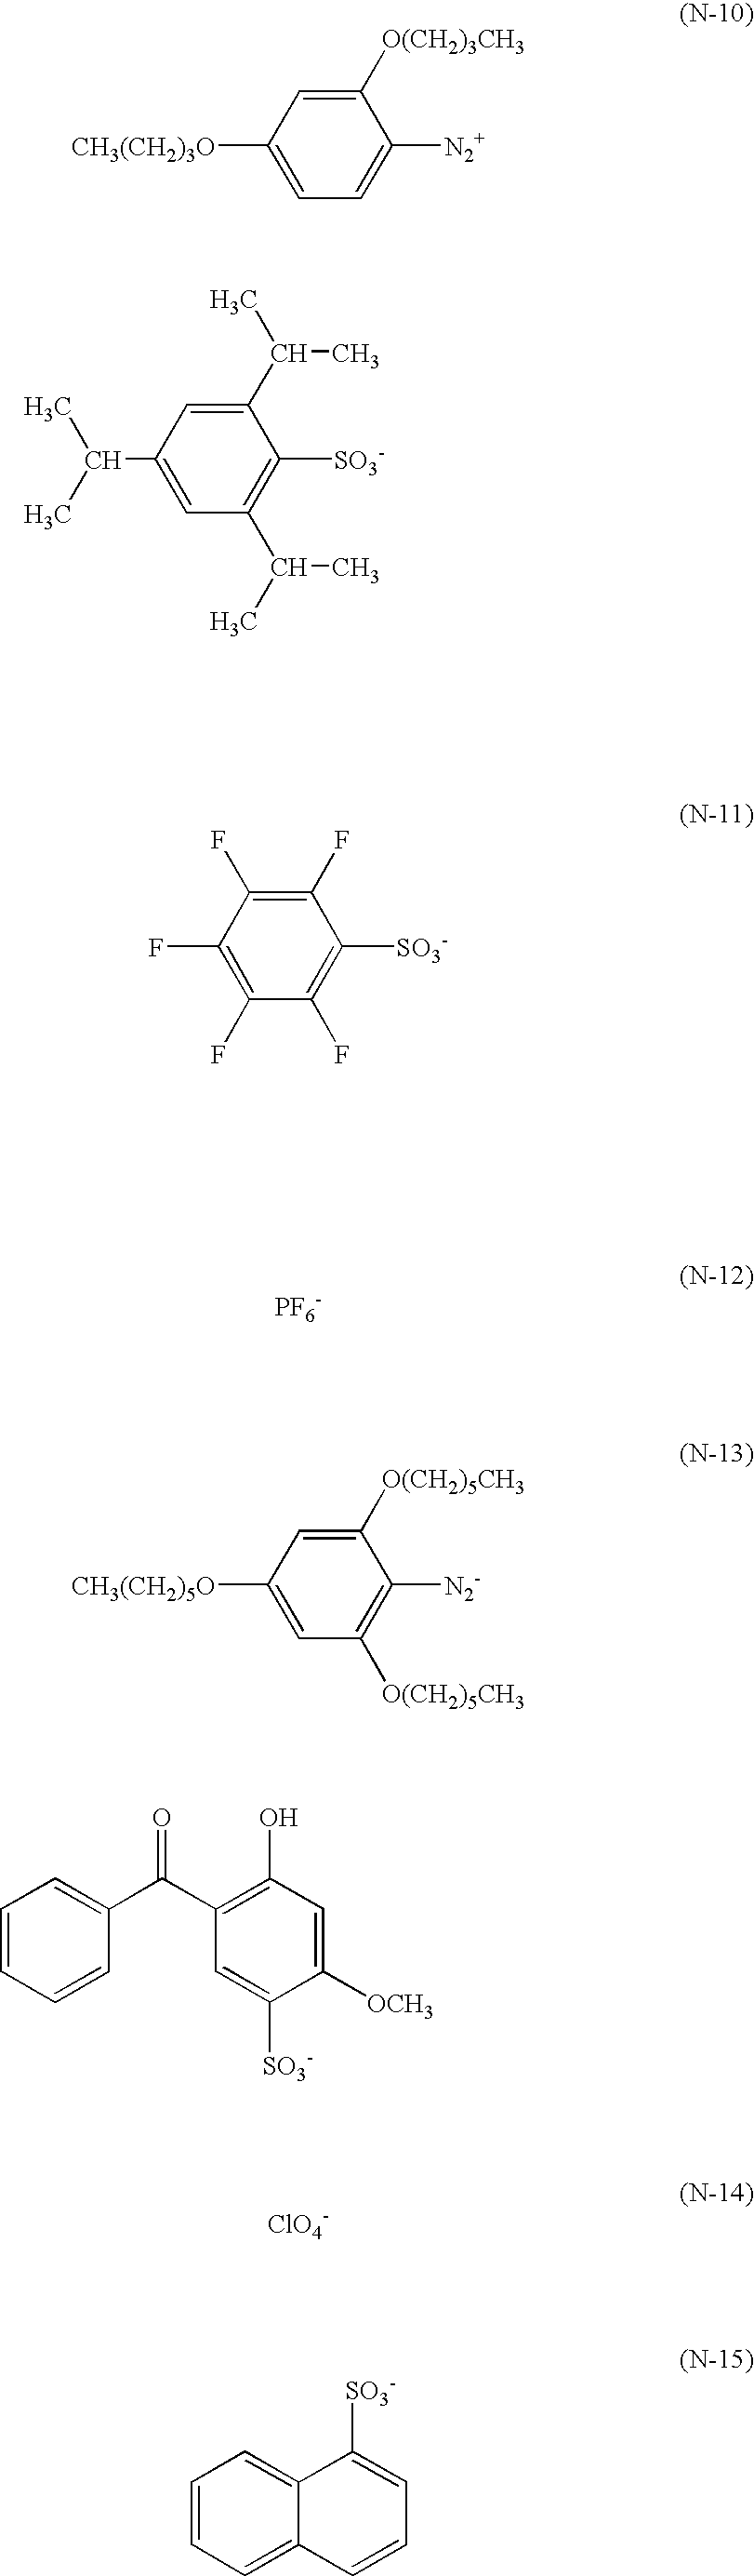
C1=C([O(CH2)3CH3])C([N2+])=CC=C1[CH3(CH2)3O].C1(C(C)C)=CC(C(C)C)=C([SO3-])C(C(C)C)=C1.[PF6-].C1([CH3(CH2)5O])=CC([O(CH2)5CH3])=C([N2-])C([O(CH2)5CH3])=C1.C1=CC=CC(C(C2=C(O)C=C([OCH3])C([SO3-])=C2)=O)=C1.[ClO4-].C1=CC=C2C(=C1)C([SO3-])=CC=C2.C1(F)=C(F)C(F)=C([SO3-])C(F)=C1F
